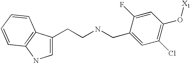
C(C1=CC(Cl)=C(O[X1])C=C1F)NCCC1=CNC2=C1C=CC=C2
